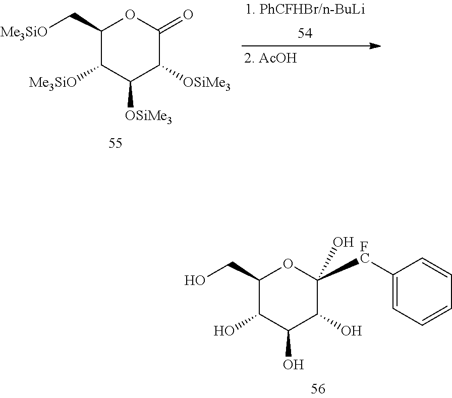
C1(CO)C(O)C(O)C(O)C(O)([FC]C2=CC=CC=C2)O1.C1(C[Me3SiO])C([Me3SiO])C([OSiMe3])C([OSiMe3])C(=O)O1
